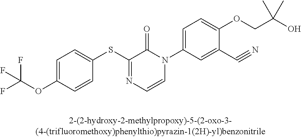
FC(OC1=CC=C(SC2=NC=CN(C3=CC=C(OCC(O)(C)C)C(C#N)=C3)C2=O)C=C1)(F)F
